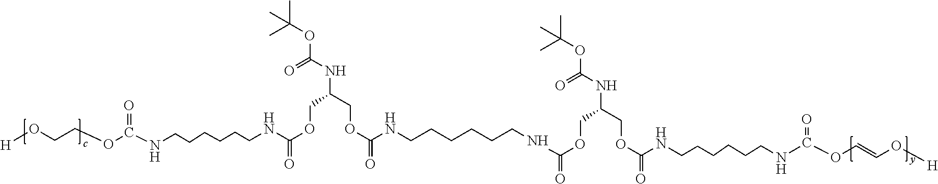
[H]OCCOC(NCCCCCCNC(OCC(NC(OC(C)(C)C)=O)COC(=O)NCCCCCCNC(=O)OCC(COC(=O)NCCCCCCNC(OC=CO[H])=O)NC(OC(C)(C)C)=O)=O)=O
